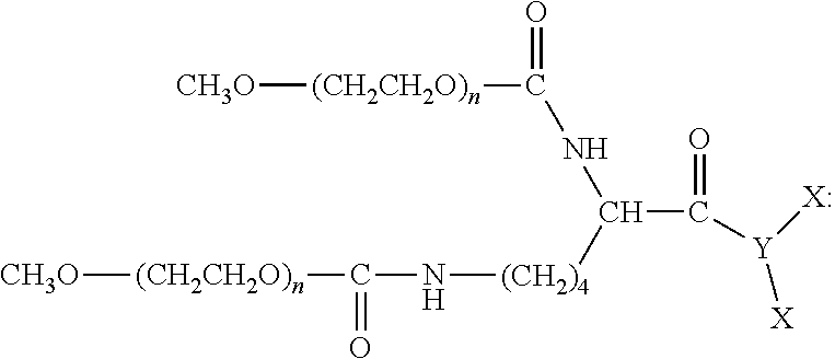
C(=O)([Y]([X:])[X])C(NC([(CH2CH2O)n][CH3O])=O)[(CH2)4]NC([(CH2CH2O)n][CH3O])=O
